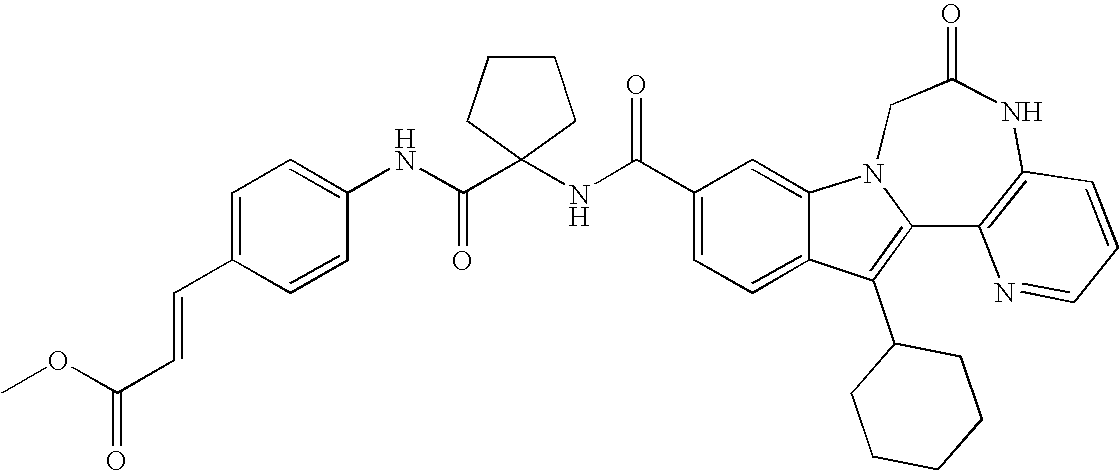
C1(C(NC2(C(=O)NC3=CC=C(C=CC(OC)=O)C=C3)CCCC2)=O)=CC=C2C(=C1)N1C(=C2C2CCCCC2)C2=C(NC(=O)C1)C=CC=N2
